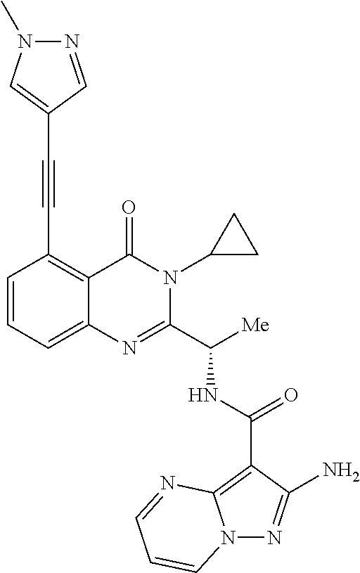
C1(C(NC(C2=NC3=CC=CC(C#CC4=CN(C)N=C4)=C3C(=O)N2C2CC2)[Me])=O)=C2N(N=C1N)C=CC=N2
